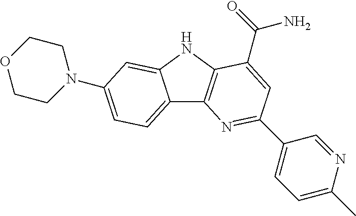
C12=CC=C(N3CCOCC3)C=C1NC1=C2N=C(C2=CC=C(C)N=C2)C=C1C(=O)N
